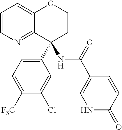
C1=CN=C2C(=C1)OCCC2(C1=CC=C([F3C])C(Cl)=C1)NC(C1=CNC(=O)C=C1)=O
